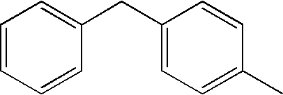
C1=CC=CC(CC2=CC=C(C)C=C2)=C1
